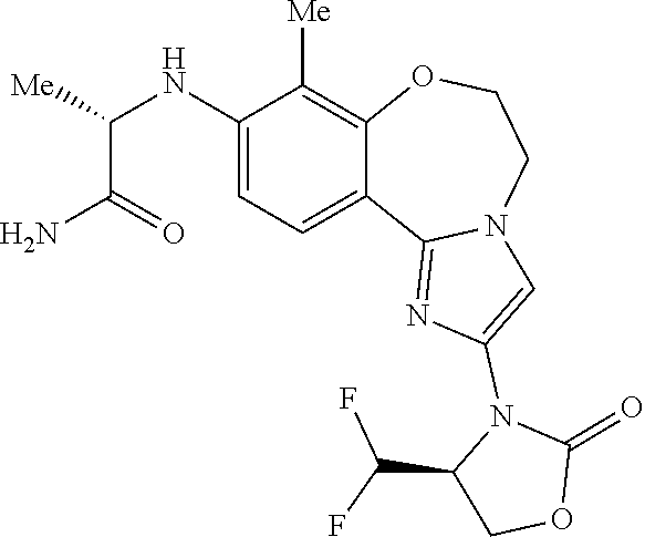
C(C(=O)N)(NC1=CC=C2C(=C1[Me])OCCN1C2=NC(N2C(C(F)F)COC2=O)=C1)[Me]
